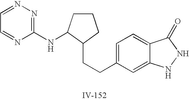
C1=C(CCC2CCCC2NC2=NN=CC=N2)C=C2C(=C1)C(=O)NN2
